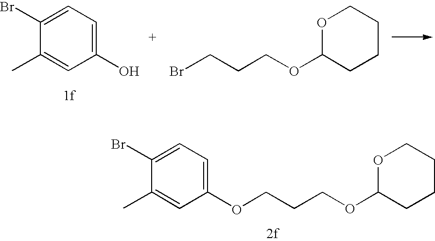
O1C(OCCCOC2=CC=C(Br)C(C)=C2)CCCC1.C1(Br)=CC=C(O)C=C1C.O1C(OCCCBr)CCCC1
